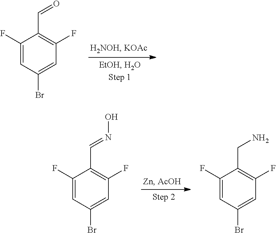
C1(F)=CC(Br)=CC(F)=C1C=O.C1(F)=CC(Br)=CC(F)=C1C=NO.C1(F)=CC(Br)=CC(F)=C1CN
